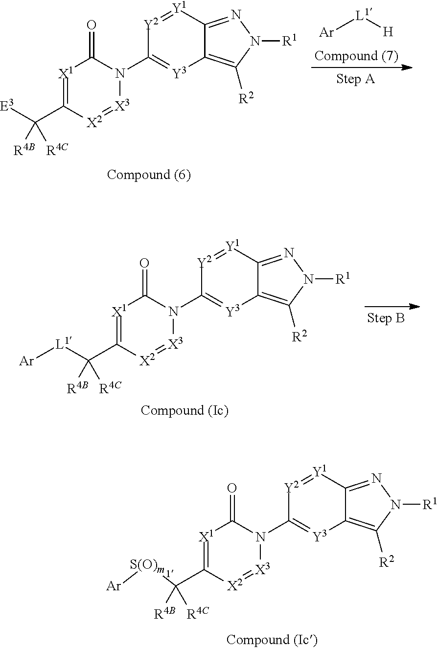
[X1]1=C(C([R4B])([R4C])[S(O)m][Ar])[X2]=[X3]N(C2=[Y3]C3=C([R2])N([R1])N=C3[Y1]=[Y2]2)C1=O.[X1]1=C(C([L1][Ar])([R4B])[R4C])[X2]=[X3]N(C2=[Y3]C3=C([R2])N([R1])N=C3[Y1]=[Y2]2)C1=O.[L1]([Ar])[H].[X1]1=C(C([E3])([R4B])[R4C])[X2]=[X3]N(C2=[Y3]C3=C([R2])N([R1])N=C3[Y1]=[Y2]2)C1=O
